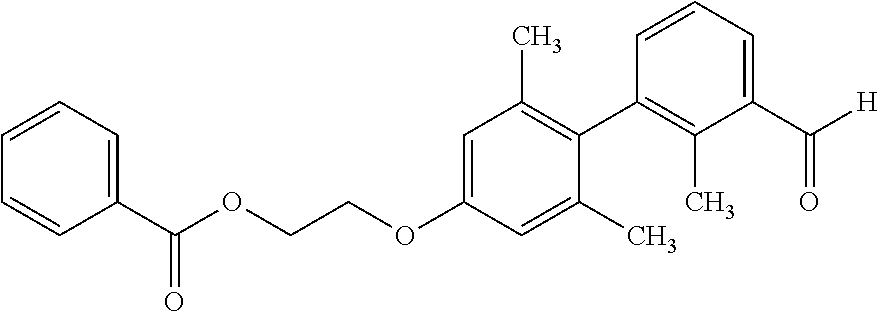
C1=C(OCCOC(=O)C2=CC=CC=C2)C=C(C)C(C2=C(C)C(C(=O)[H])=CC=C2)=C1C
